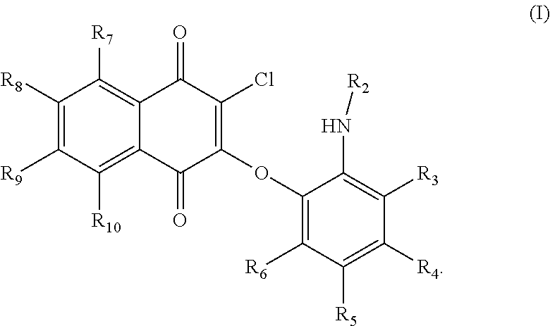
C1([R8])=C([R9])C([R10])=C2C(=C1[R7])C(=O)C(Cl)=C(OC1=C([R6])C([R5])=C([R4])C([R3])=C1N[R2])C2=O
